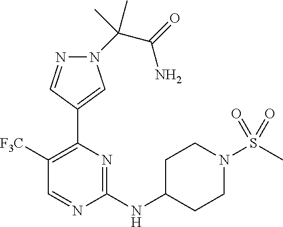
C1([F3C])=C(C2=CN(C(C)(C(=O)N)C)N=C2)N=C(NC2CCN(S(C)(=O)=O)CC2)N=C1
